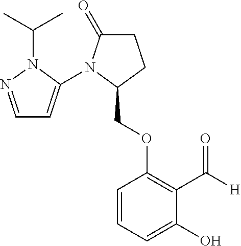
C1(COC2=C(C([H])=O)C(O)=CC=C2)CCC(=O)N1C1=CC=NN1C(C)C
